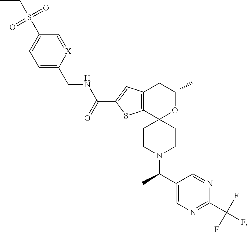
C12=C(C3(OC(C)C1)CCN(C(C)C1=CN=C(C(F)(F)F)N=C1)CC3)SC(C(=O)NCC1=CC=C(S(CC)(=O)=O)C=[X]1)=C2
